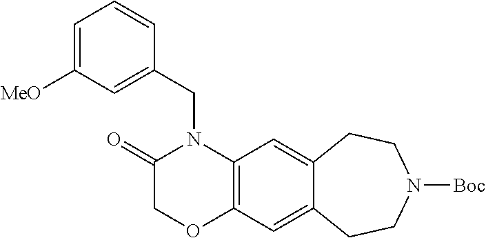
C1(CN2C(=O)COC3=C2C=C2C(=C3)CCN([Boc])CC2)=CC([MeO])=CC=C1
